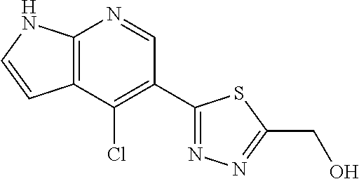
C12=C(NC=C1)N=CC(C1=NN=C(CO)S1)=C2Cl
